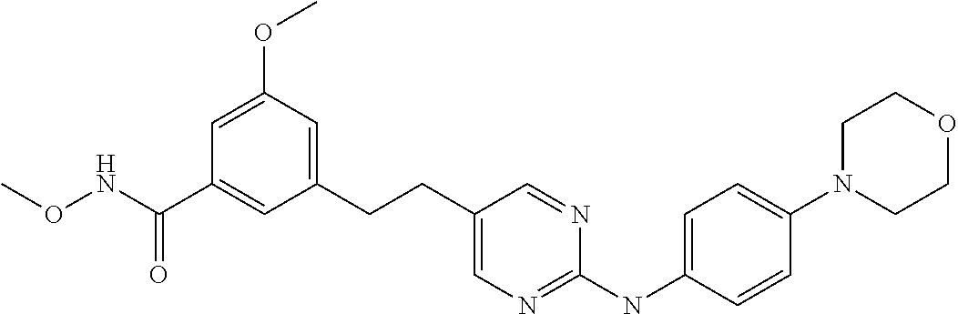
C1(CCC2=CN=C(NC3=CC=C(N4CCOCC4)C=C3)N=C2)=CC(OC)=CC(C(NOC)=O)=C1
